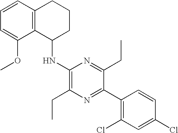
C12=C(C=CC=C1OC)CCCC2NC1=C(CC)N=C(C2=C(Cl)C=C(Cl)C=C2)C(CC)=N1
